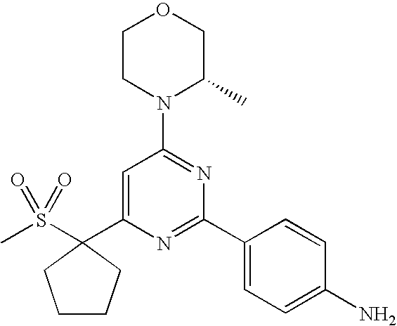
CS(C1(C2=CC(N3C(C)COCC3)=NC(C3=CC=C(N)C=C3)=N2)CCCC1)(=O)=O
